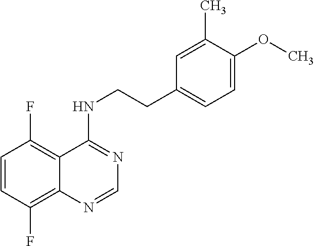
C1=CC(F)=C2C(=C1F)C(NCCC1=CC=C(OC)C(C)=C1)=NC=N2
